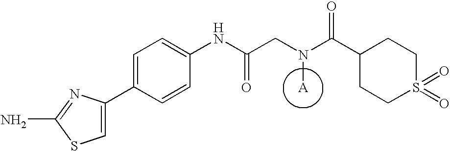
C1=C(C2=CC=C(NC(CN(C(C3CCS(=O)(=O)CC3)=O)[A])=O)C=C2)N=C(N)S1
